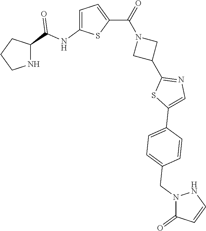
C1CNC(C(NC2=CC=C(C(=O)N3CC(C4=NC=C(C5=CC=C(CN6C(=O)C=CN6)C=C5)S4)C3)S2)=O)C1
